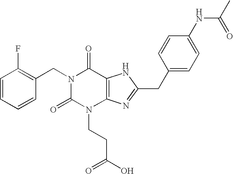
C1=CC=CC(CN2C(=O)N(CCC(O)=O)C3=C(C2=O)NC(CC2=CC=C(NC(=O)C)C=C2)=N3)=C1F
